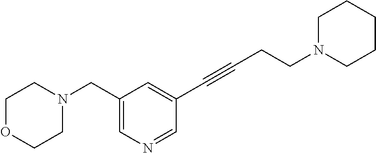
C1OCCN(CC2=CN=CC(C#CCCN3CCCCC3)=C2)C1
